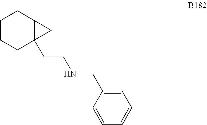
C1CCC2(CCNCC3=CC=CC=C3)C(C1)C2
